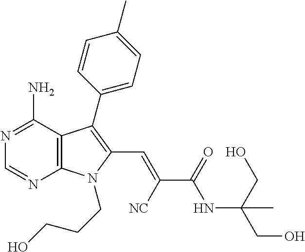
N1=C(N)C2=C(N=C1)N(CCCO)C(C=C([NC])C(NC(CO)(CO)C)=O)=C2C1=CC=C(C)C=C1
